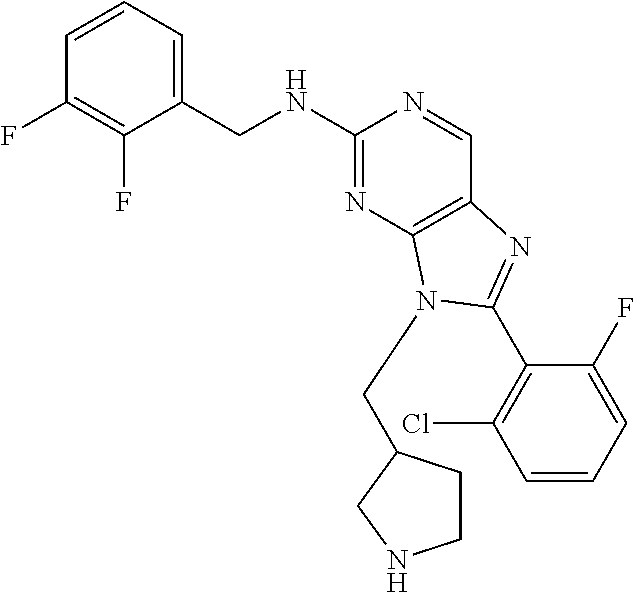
C1=CC=C(CNC2=NC3=C(C=N2)N=C(C2=C(Cl)C=CC=C2F)N3CC2CCNC2)C(F)=C1F
